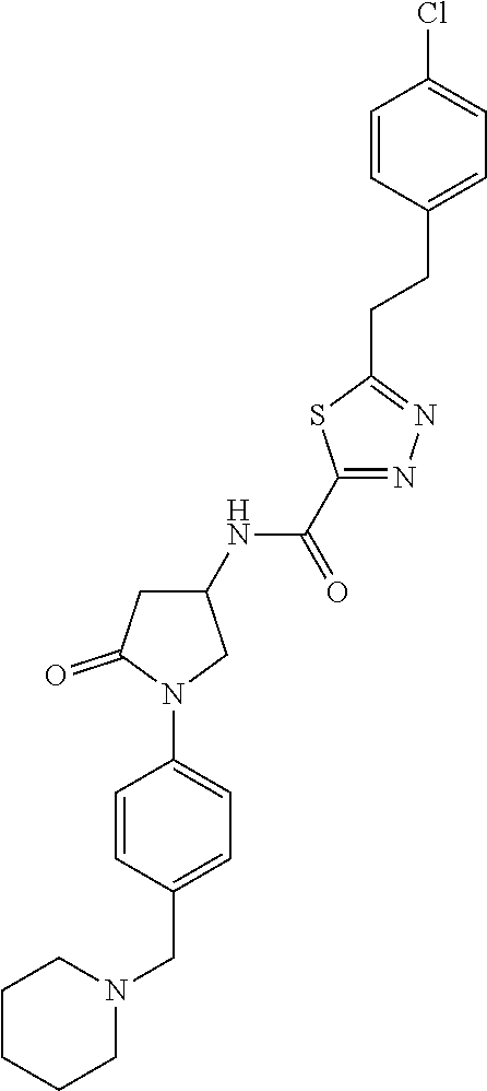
ClC1=CC=C(CCC2=NN=C(C(NC3CC(=O)N(C4=CC=C(CN5CCCCC5)C=C4)C3)=O)S2)C=C1
